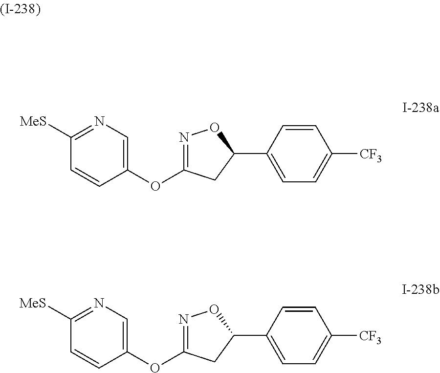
C1(OC2=NOC(C3=CC=C([CF3])C=C3)C2)=CN=C([MeS])C=C1.C1(OC2=NOC(C3=CC=C([CF3])C=C3)C2)=CN=C([MeS])C=C1
